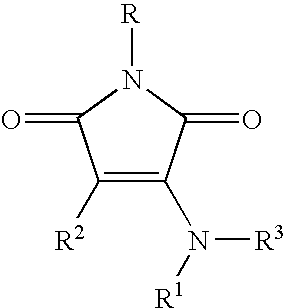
C1([R2])=C(N([R3])[R1])C(=O)N([R])C1=O
